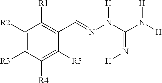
C1([R2])=C([R3])C([R4])=C([R5])C(C=NN([H])C(N([H])[H])=N[H])=C1[R1]
